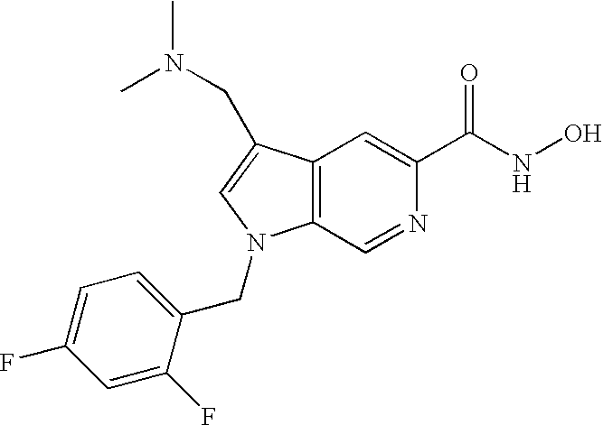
C12=C(C(CN(C)C)=CN1CC1=CC=C(F)C=C1F)C=C(C(NO)=O)N=C2
